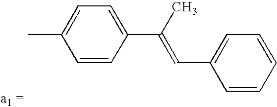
CC1=CC=C(C(=CC2=CC=CC=C2)C)C=C1
